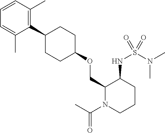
C1(C2CCC(OCC3N(C(C)=O)CCCC3NS(N(C)C)(=O)=O)CC2)=C(C)C=CC=C1C
